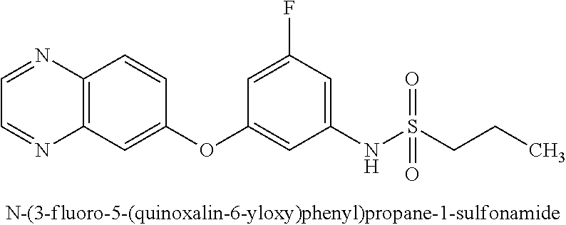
C12=C(C=C(OC3=CC(NS(CCC)(=O)=O)=CC(F)=C3)C=C1)N=CC=N2
